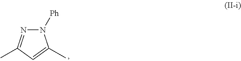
N1([Ph])N=C(C)C=C1C
